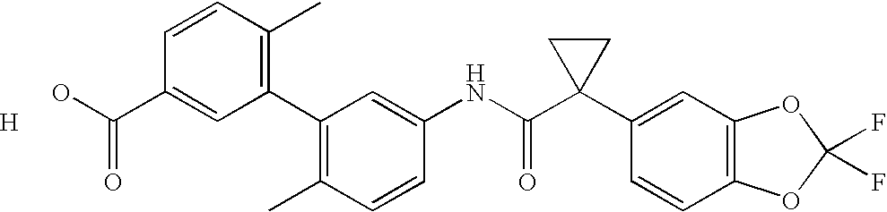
C1(C)=C(C2=C(C)C=CC(C(O)=O)=C2)C=C(NC(C2(C3=CC4=C(C=C3)OC(F)(F)O4)CC2)=O)C=C1.[H]
